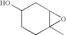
C1(O)CCC2(C)C(C1)O2
